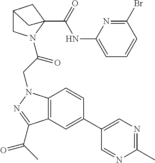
N(C(C12CC(CN1C(CN1C3=C(C(C(C)=O)=N1)C=C(C1=CN=C(C)N=C1)C=C3)=O)C2)=O)C1=CC=CC(Br)=N1
